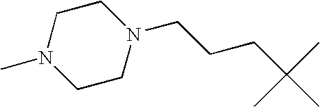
C1N(C)CCN(CCCC(C)(C)C)C1
